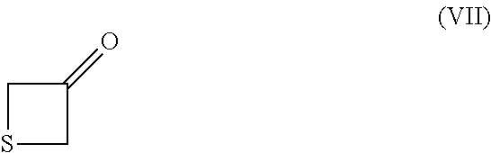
S1CC(=O)C1
